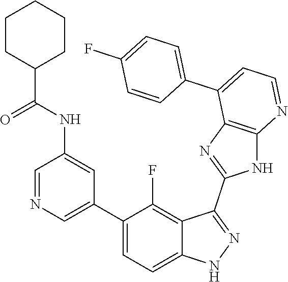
C1=NC=C(C2=CC=C3C(=C2F)C(C2=NC4=C(N2)N=CC=C4C2=CC=C(F)C=C2)=NN3)C=C1NC(=O)C1CCCCC1
